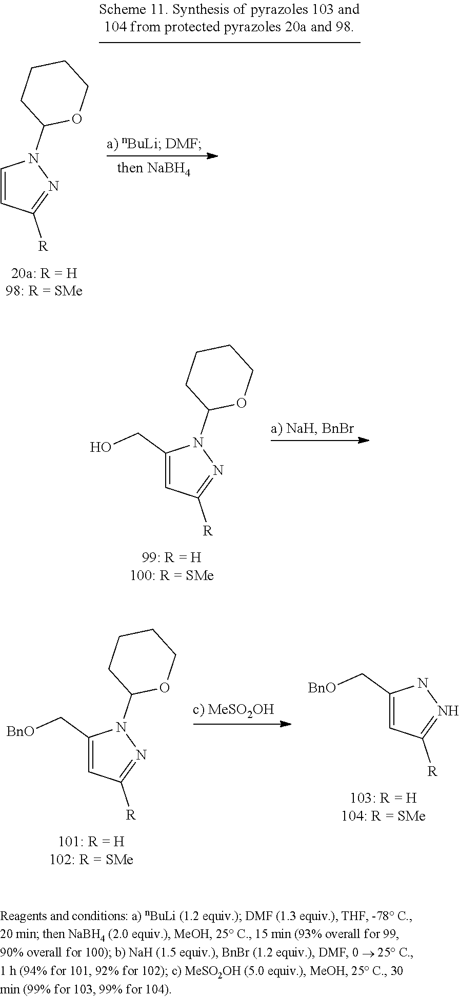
C1(CO)=CC([R])=NN1C1OCCCC1.C1(C[BnO])=CC([R])=NN1C1OCCCC1.C1(C[BnO])=CC([R])=NN1.C1=CC([R])=NN1C1OCCCC1
